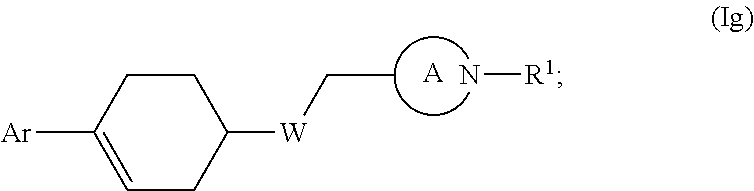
C1=C([Ar])CCC([W]CC)C1.[A].N[R1]
